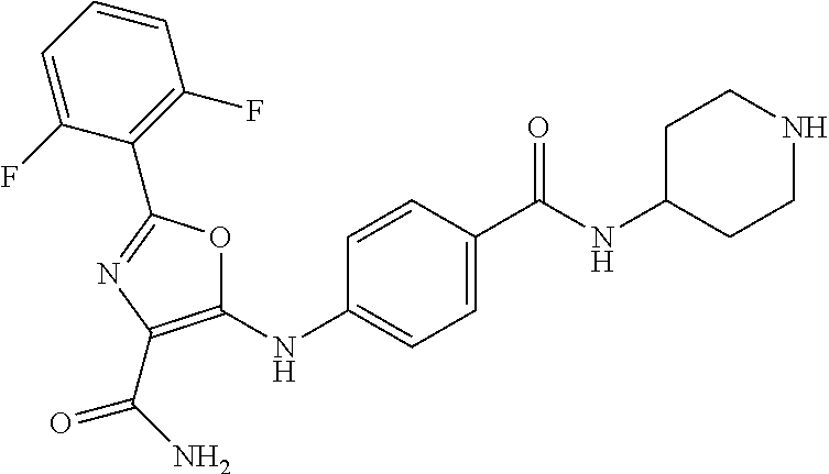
C1=C(C(NC2CCNCC2)=O)C=CC(NC2=C(C(N)=O)N=C(C3=C(F)C=CC=C3F)O2)=C1
